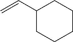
C=CC1CCCCC1
